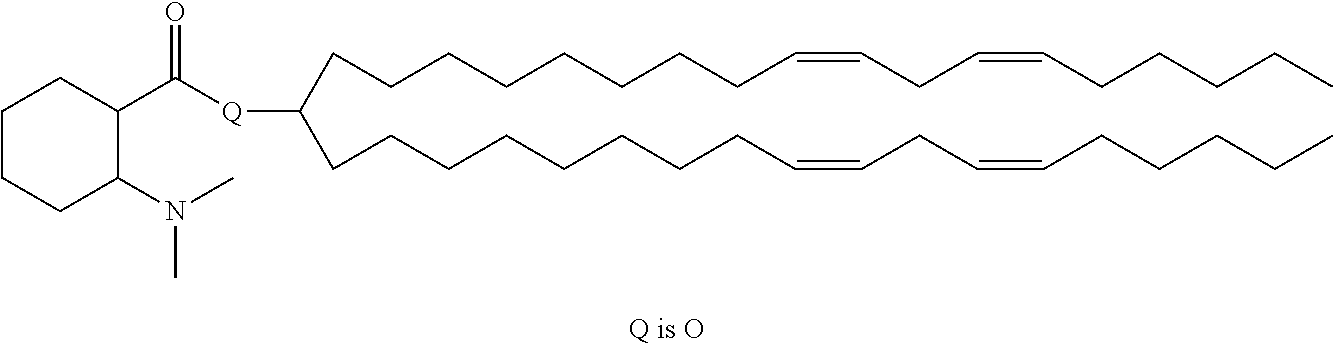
C(CCCCCCC=CCC=CCCCCC)CC([Q]C(C1CCCCC1N(C)C)=O)CCCCCCCCC=CCC=CCCCCC
